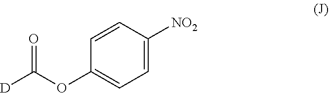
[D]C(OC1=CC=C([NO2])C=C1)=O
